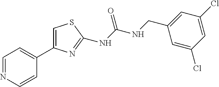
C1=NC=CC(C2=CSC(NC(NCC3=CC(Cl)=CC(Cl)=C3)=O)=N2)=C1
